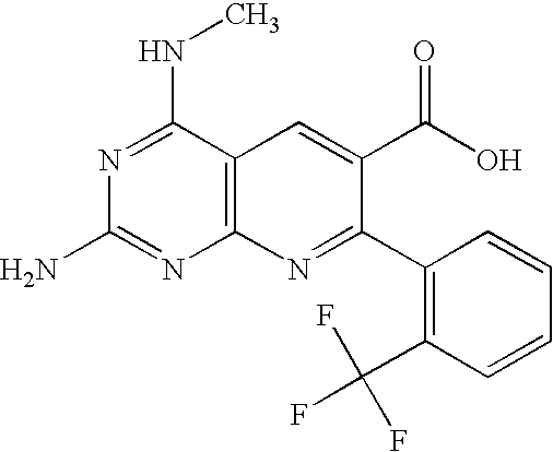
C12=C(C(NC)=NC(N)=N1)C=C(C(O)=O)C(C1=C(C(F)(F)F)C=CC=C1)=N2
